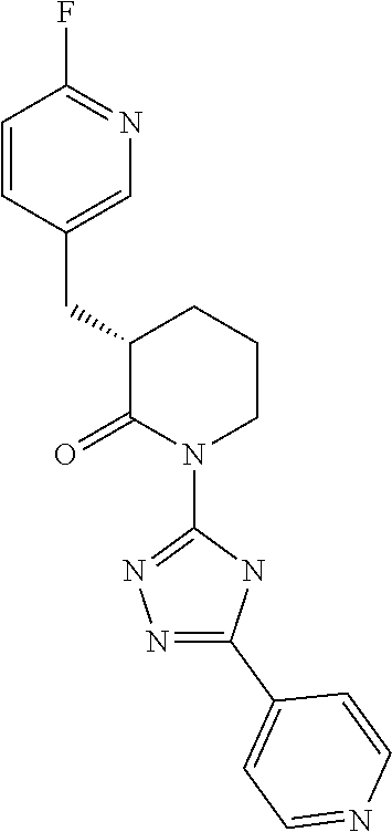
C1=CC(CC2C(=O)N(C3=NN=C(C4=CC=NC=C4)N3)CCC2)=CN=C1F
